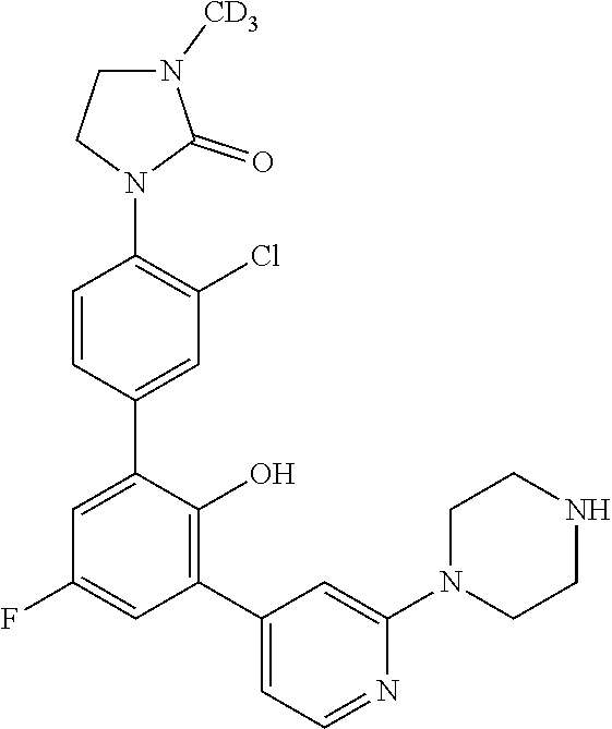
C1N([CD3])C(=O)N(C2=C(Cl)C=C(C3=CC(F)=CC(C4=CC=NC(N5CCNCC5)=C4)=C3O)C=C2)C1
